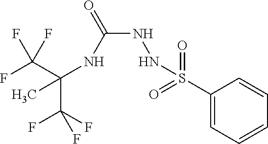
C(C(F)(F)F)(NC(NNS(C1=CC=CC=C1)(=O)=O)=O)(C)C(F)(F)F
